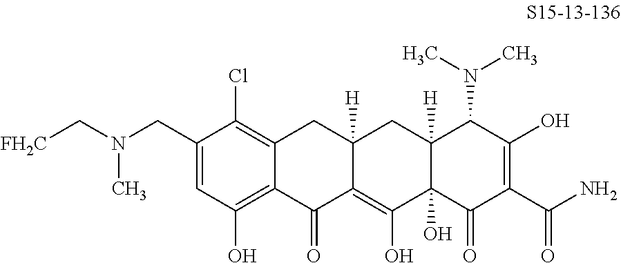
C1(CN(C[FH2C])C)=CC(O)=C2C(=C1Cl)CC1([H])C(=C(O)C3(O)C([H])(C1)C(N(C)C)C(O)=C(C(N)=O)C3=O)C2=O
